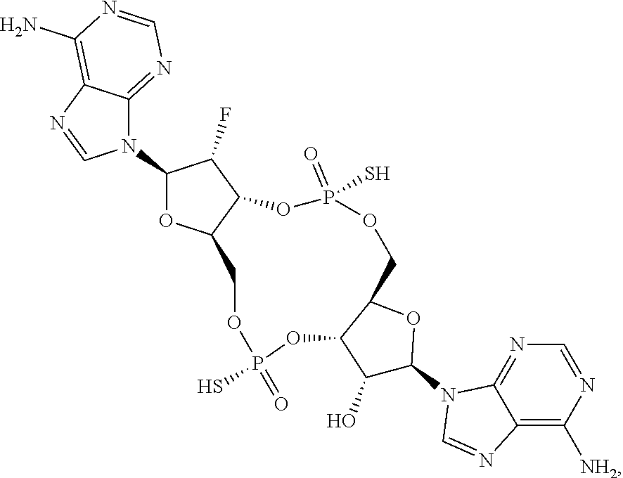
N1(C2OC3C(C2F)OP(S)(=O)OCC2OC(N4C5=NC=NC([NH2])=C5N=C4)C(O)C2OP(=O)(S)OC3)C2=NC=NC(N)=C2N=C1
